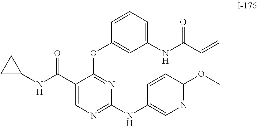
C1(NC(C2=CN=C(NC3=CN=C(OC)C=C3)N=C2OC2=CC(NC(C=C)=O)=CC=C2)=O)CC1
